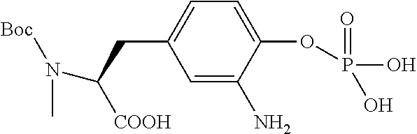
C1=C(N)C(OP(=O)(O)O)=CC=C1CC(N(C)[Boc])[COOH]
